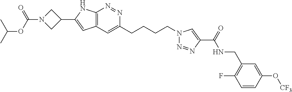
N1=NC2=C(C=C1CCCCN1N=NC(C(NCC3=C(F)C=CC(O[CF3])=C3)=O)=C1)C=C(C1CN(C(OC(C)C)=O)C1)N2
